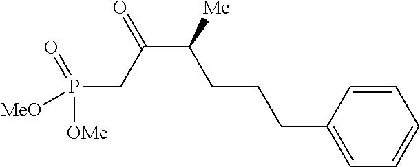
C1=CC(CCCC(C(=O)CP([OMe])([MeO])=O)[Me])=CC=C1
